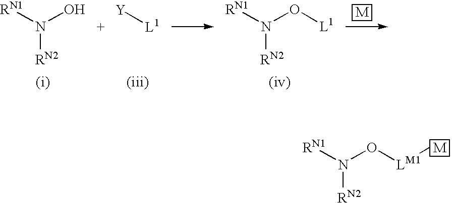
[RN1]N(O[LM1]C)[RN2].[RN1]N(O)[RN2].[L1][Y].[RN1]N(O[L1])[RN2]
